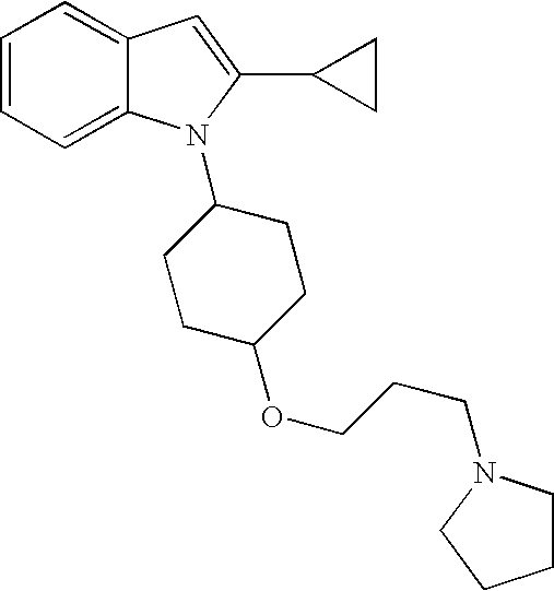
C1(OCCCN2CCCC2)CCC(N2C3=CC=CC=C3C=C2C2CC2)CC1
